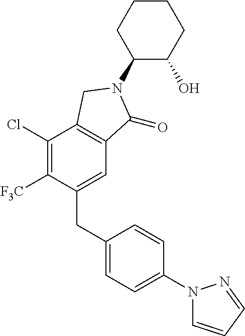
C1(Cl)=C([F3C])C(CC2=CC=C(N3C=CC=N3)C=C2)=CC2=C1CN(C1C(O)CCCC1)C2=O
